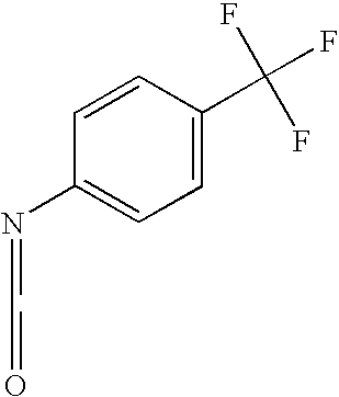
C1=C(C(F)(F)F)C=CC(N=CC=O)=C1
